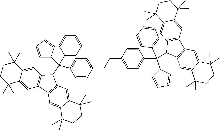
C12=CC3=C(C=C1C(C)(C)CCC2(C)C)C(C(C1=CC=CC=C1)(C1C=CC=C1)C1=CC=C(CCC2=CC=C(C(C4C5=C(C=C6C(=C5)C(C)(C)CCC6(C)C)C5=C4C=C4C(=C5)C(C)(C)CCC4(C)C)(C4C=CC=C4)C4=CC=CC=C4)C=C2)C=C1)C1=C3C=C2C(=C1)C(C)(C)CCC2(C)C
